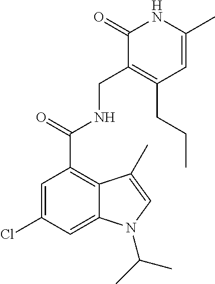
C1=C(C)NC(=O)C(CNC(C2=C3C(=CC(Cl)=C2)N(C(C)C)C=C3C)=O)=C1CCC
